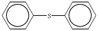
c1cc(Sc2ccccc2)ccc1
